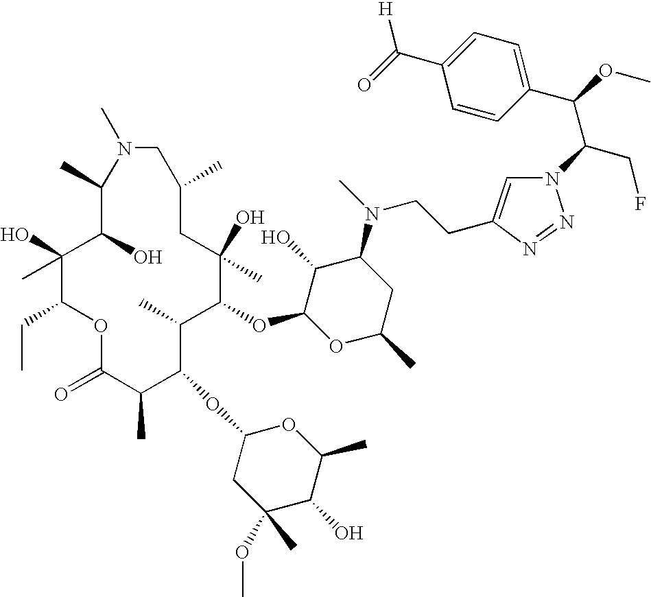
C1(O)(C)C(CC)OC(=O)C(C)C(OC2CC(OC)(C)C(O)C(C)O2)C(C)C(OC2OC(C)CC(N(C)CCC3=CN(C(CF)C(C4=CC=C(C([H])=O)C=C4)OC)N=N3)C2O)C(O)(C)CC(C)CN(C)C(C)C1O
